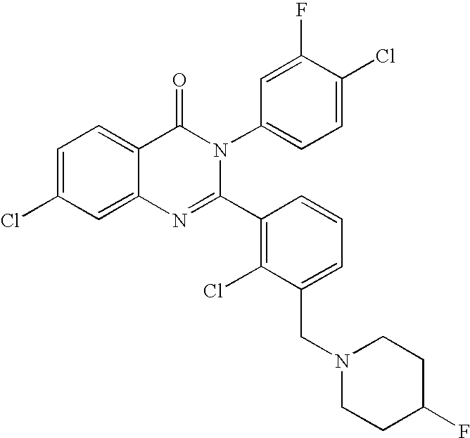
C1=C(Cl)C=C2C(=C1)C(=O)N(C1=CC=C(Cl)C(F)=C1)C(C1=C(Cl)C(CN3CCC(F)CC3)=CC=C1)=N2
